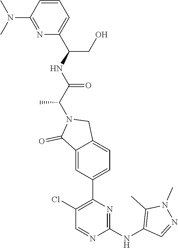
N1=C(N(C)C)C=CC=C1C(NC(C(N1C(=O)C2=CC(C3=C(Cl)C=NC(NC4=C(C)N(C)N=C4)=N3)=CC=C2C1)C)=O)CO
